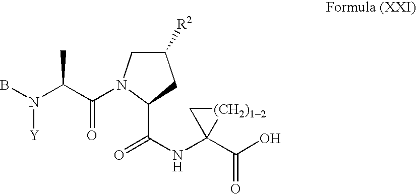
N([Y])(B)C(C(=O)N1CC([R2])CC1C(=O)NC1(C(O)=O)[(CH2)12]C1)C
